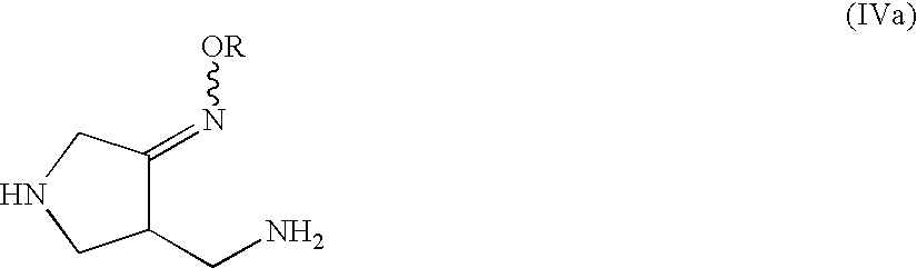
C1(CN)C(=N[OR])CNC1
